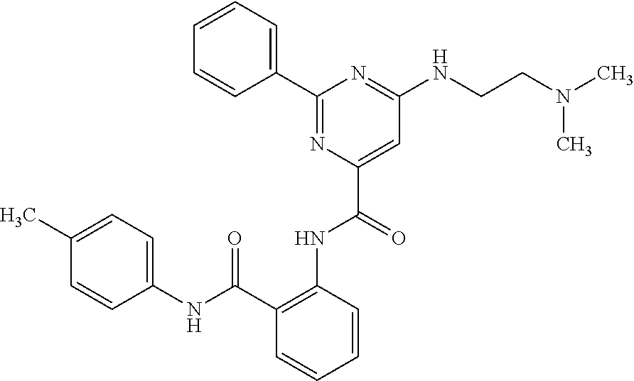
C1=CC=CC(C(NC2=CC=C(C)C=C2)=O)=C1NC(C1=CC(NCCN(C)C)=NC(C2=CC=CC=C2)=N1)=O
